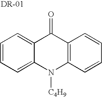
C1=CC=C2C(=C1)C(=O)C1=C(N2[C4H9])C=CC=C1
